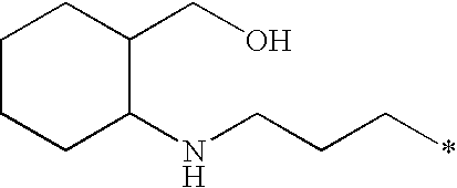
C1CCC(NCCC*)C(CO)C1
